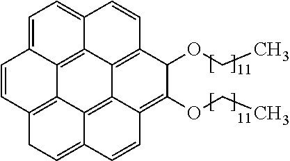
C1=CC2=C3C4=C5C6=C(C(OCC)C(OCC)=C7C6=C3C(=CC2)C=C7)C=CC5=CC=C14
